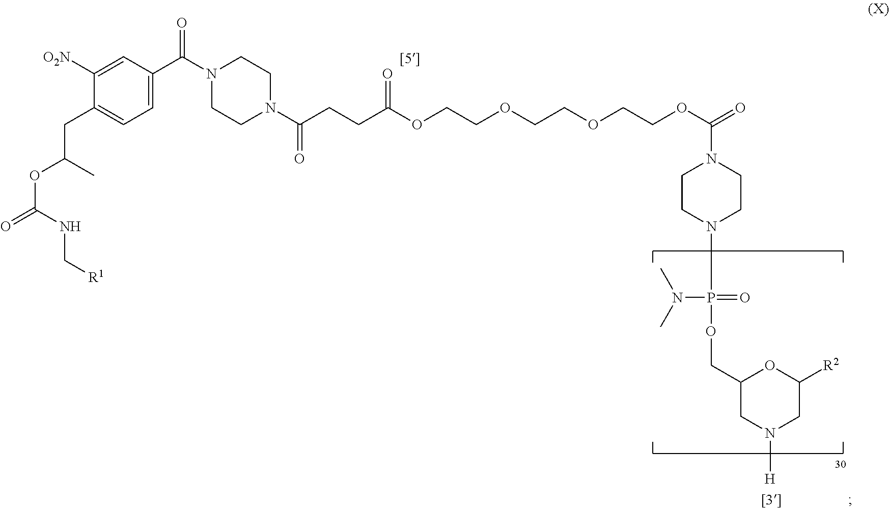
C(CCC(OCCOCCOCCOC(=O)N1CCN(P(OCC2CN([H])CC([R2])O2)(=O)N(C)C)CC1)=O)(=O)N1CCN(C(C2=CC=C(CC(OC(=O)NC[R1])C)C([O2N])=C2)=O)CC1
